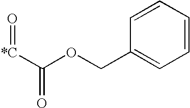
C([*C]=O)(OCC1=CC=CC=C1)=O
